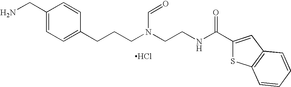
C1(CN)=CC=C(CCCN(CCNC(C2=CC3=C(S2)C=CC=C3)=O)C=O)C=C1.Cl
